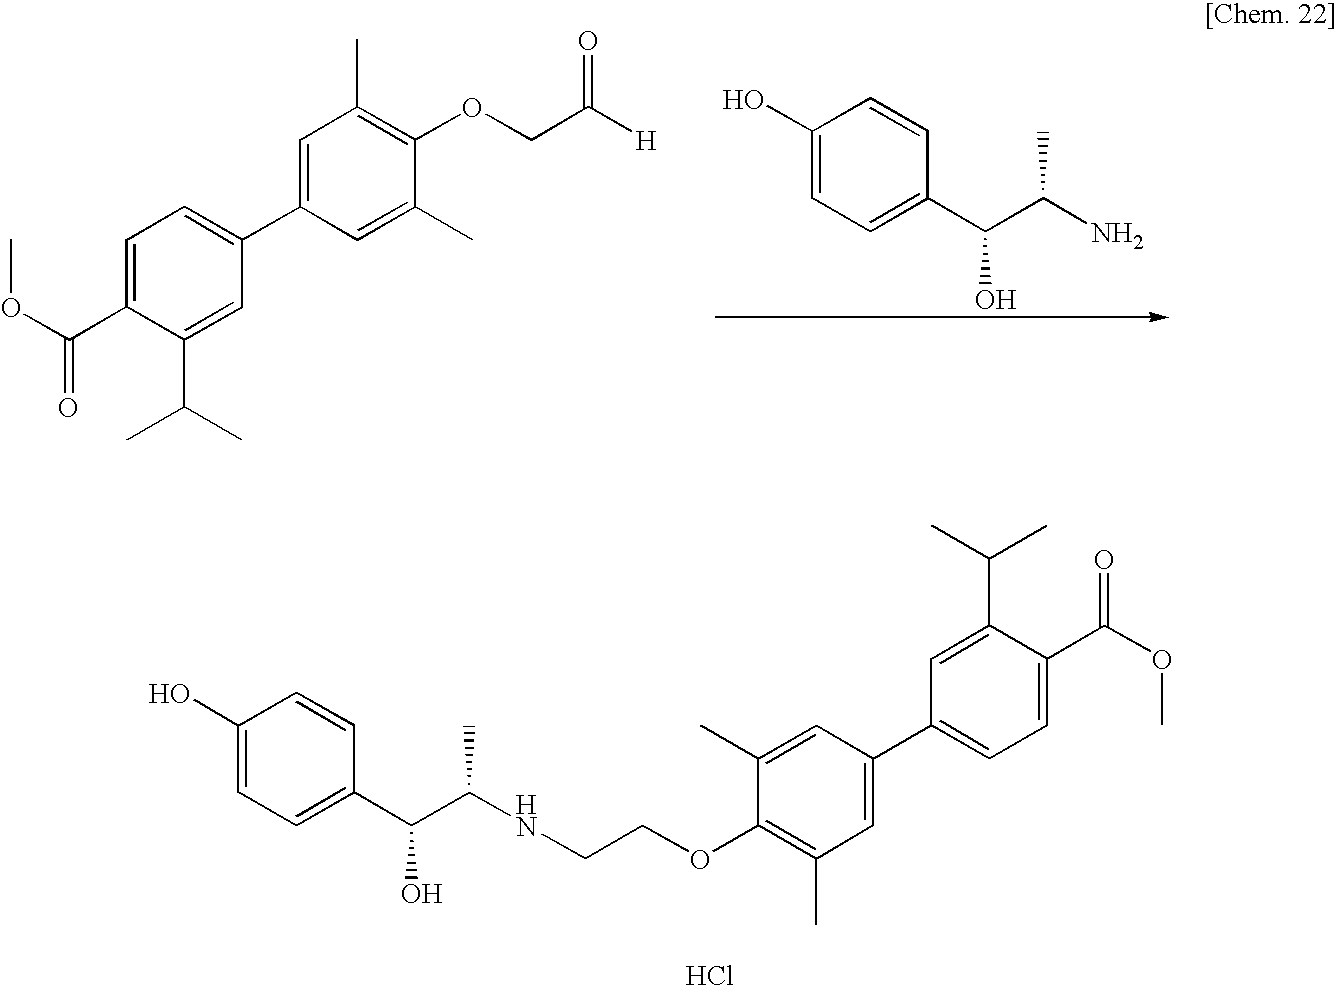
C1=C(C(OC)=O)C(C(C)C)=CC(C2=CC(C)=C(OCC([H])=O)C(C)=C2)=C1.C1(O)=CC=C(C(C(N)C)O)C=C1.C1(O)=CC=C(C(C(NCCOC2=C(C)C=C(C3=CC=C(C(OC)=O)C(C(C)C)=C3)C=C2C)C)O)C=C1.Cl
